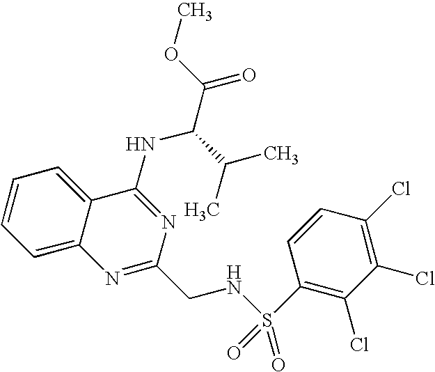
C12=CC=CC=C1C(NC(C(=O)OC)C(C)C)=NC(CNS(=O)(C1=C(Cl)C(Cl)=C(Cl)C=C1)=O)=N2
